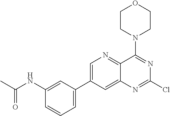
C1=C(C2=CC=CC(NC(=O)C)=C2)C=C2C(=N1)C(N1CCOCC1)=NC(Cl)=N2
